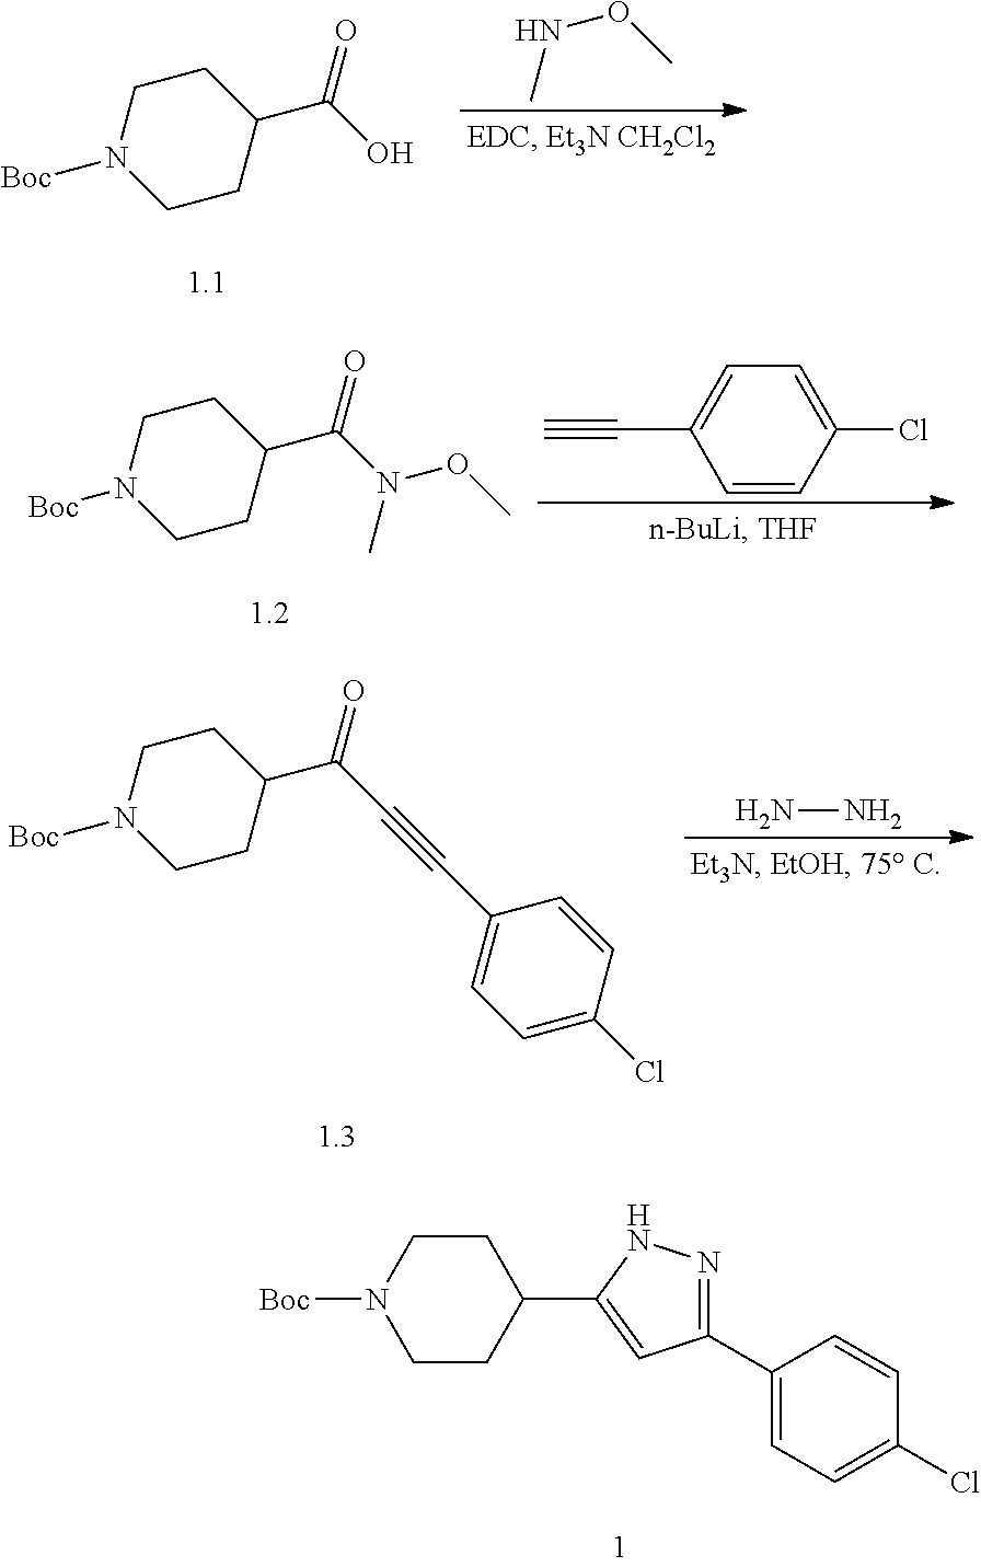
C1CN([Boc])CCC1C(O)=O.N(OC)C.C1CN([Boc])CCC1C(N(C)OC)=O.C1=CC(Cl)=CC=C1C#C.C1CN([Boc])CCC1C(C#CC1=CC=C(Cl)C=C1)=O.NN.C1CN([Boc])CCC1C1=CC(C2=CC=C(Cl)C=C2)=NN1
